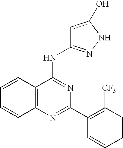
C12=C(N=C(C3=C([CF3])C=CC=C3)N=C1NC1=NNC(O)=C1)C=CC=C2
